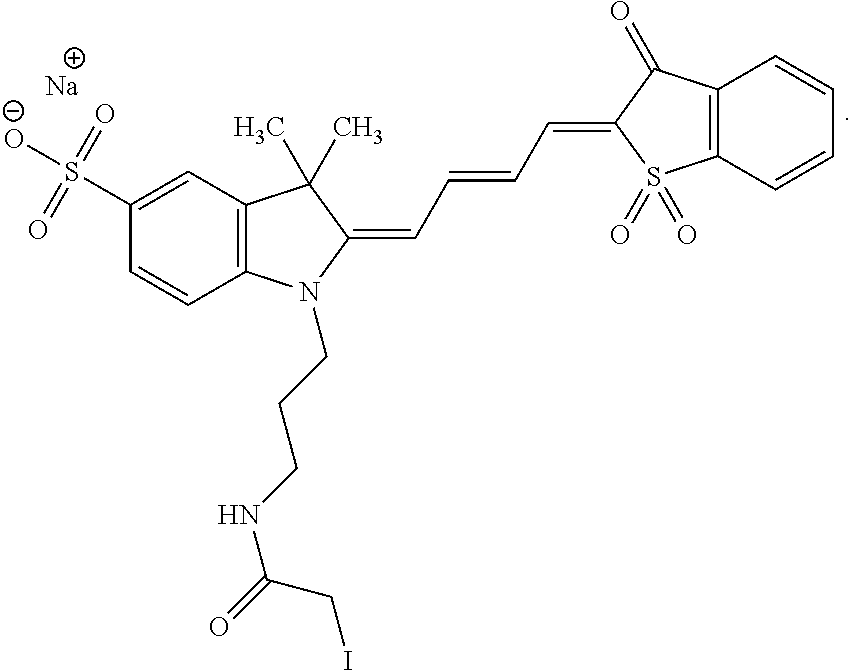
[Na].C12=C(C=C(S([O-])(=O)=O)C=C1)C(C)(C)C(=CC=CC=C1C(=O)C3=C(S1(=O)=O)C=CC=C3)N2CCCNC(=O)CI
